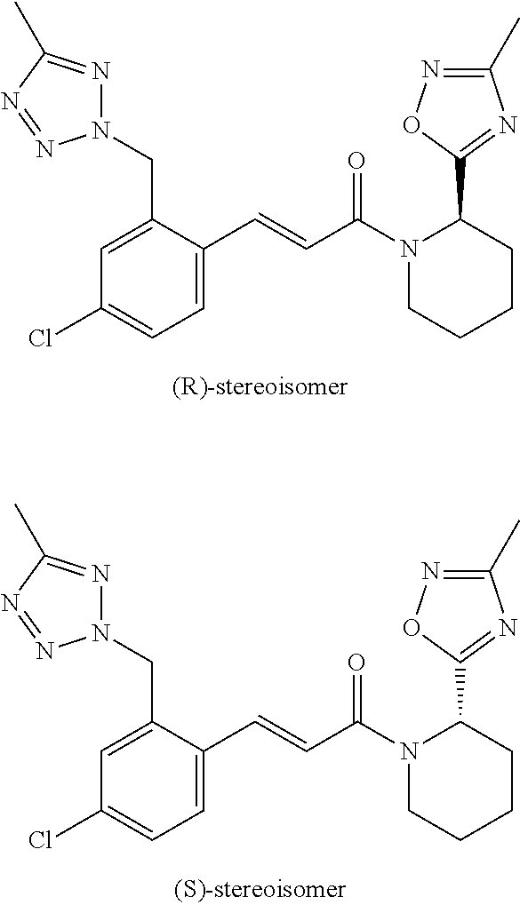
N1(CC2=CC(Cl)=CC=C2C=CC(N2CCCCC2C2=NC(C)=NO2)=O)N=C(C)N=N1.N1(CC2=CC(Cl)=CC=C2C=CC(N2CCCCC2C2=NC(C)=NO2)=O)N=C(C)N=N1
